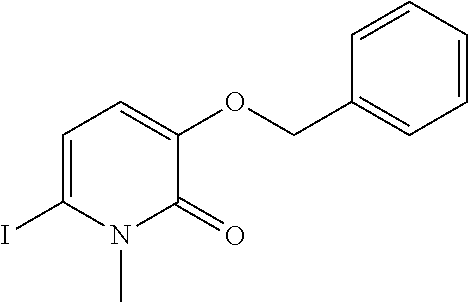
C1=C(I)N(C)C(=O)C(OCC2=CC=CC=C2)=C1
